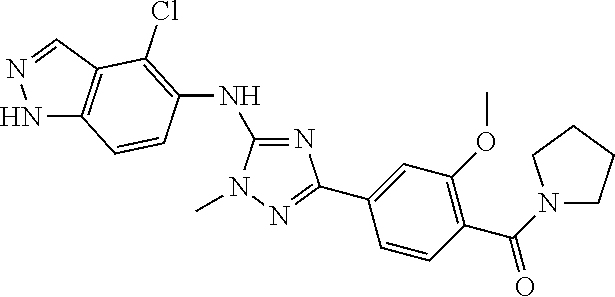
C1(NC2=C(Cl)C3=C(NN=C3)C=C2)=NC(C2=CC(OC)=C(C(=O)N3CCCC3)C=C2)=NN1C
